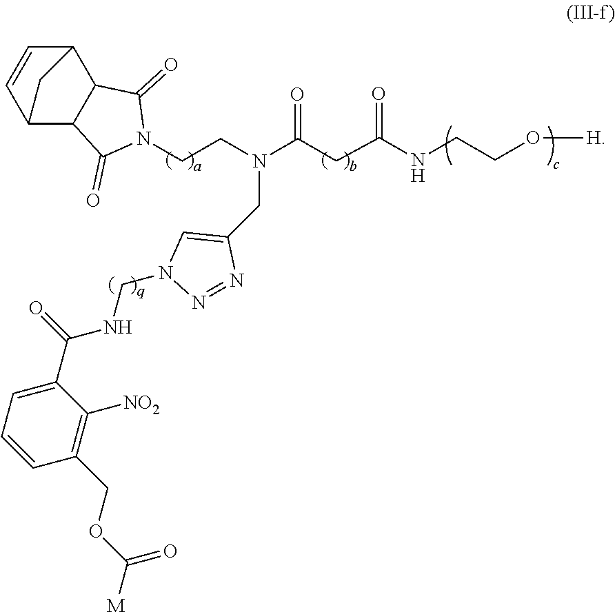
C12C3C=CC(C1C(=O)N(CCN(C(CC(NCCO[H])=O)=O)CC1=CN(CNC(C4=CC=CC(COC([M])=O)=C4[NO2])=O)N=N1)C2=O)C3
